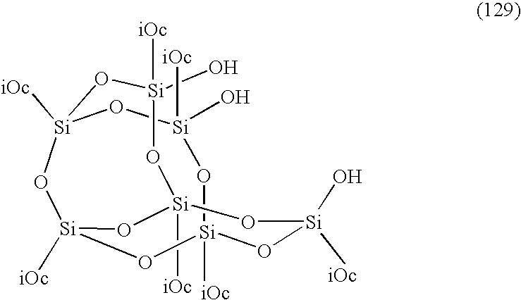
[Si]12([iOc])O[Si](O)([iOc])O[Si]3([iOc])O[Si]([iOc])(O[Si]([iOc])(O[Si](O)([iOc])O1)O[Si](O)([iOc])O3)O2
